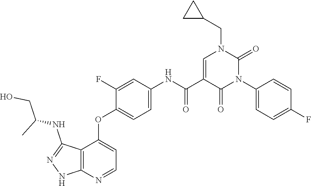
N1=C(NC(CO)C)C2=C(N=CC=C2OC2=CC=C(NC(C3=CN(CC4CC4)C(=O)N(C4=CC=C(F)C=C4)C3=O)=O)C=C2F)N1
